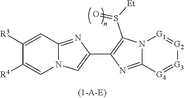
N12C(=NC(C3=C(S(=O)[Et])N4C(=N3)[G4]=[G3][G2]=[G1]4)=C1)C=C([R3])C([R4])=C2
